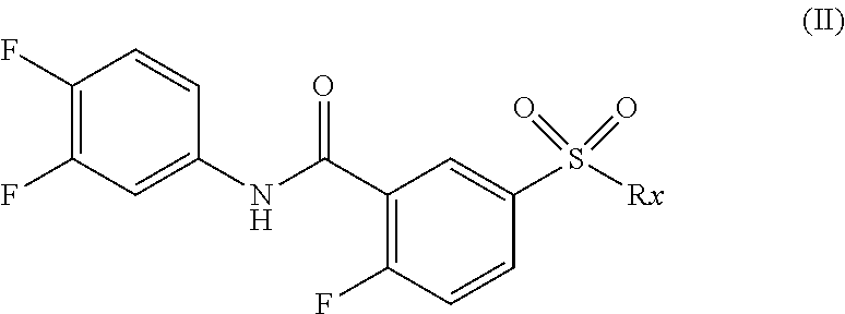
S(=O)(=O)([Rx])C1=CC(C(NC2=CC(F)=C(F)C=C2)=O)=C(F)C=C1
